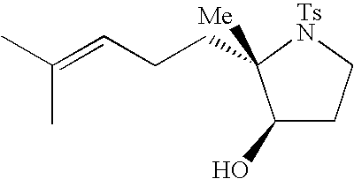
C1(O)CC[TsN]C1([Me])CCC=C(C)C
